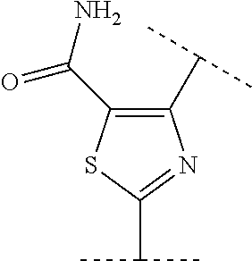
C1(C(C)C)=C(C(N)=O)SC(C(C)C)=N1
